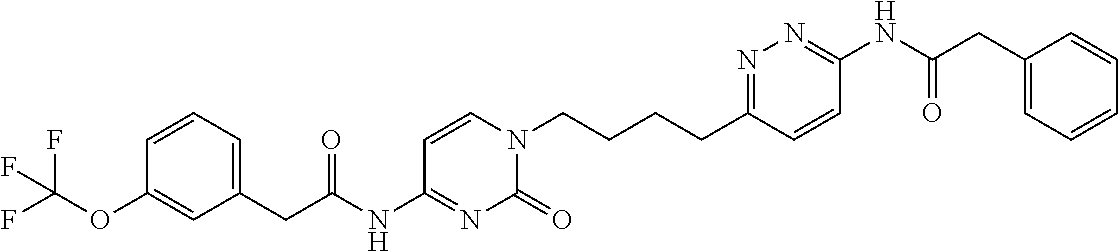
C1=CC=C(CC(=O)NC2=NC(=O)N(CCCCC3=NN=C(NC(CC4=CC=CC=C4)=O)C=C3)C=C2)C=C1OC(F)(F)F
